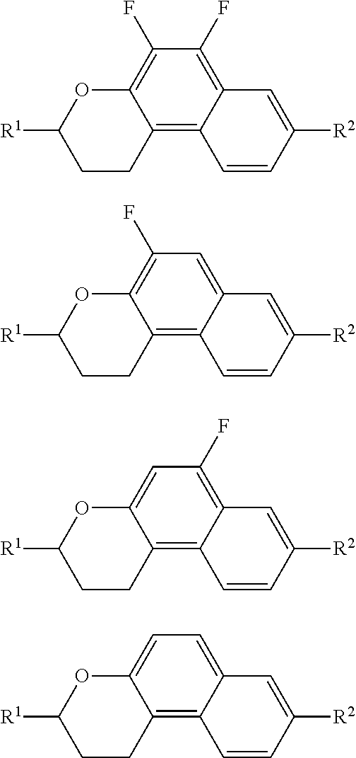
C1=C2C(=C3C(=C1F)C=C([R2])C=C3)CCC([R1])O2.C1(F)=C2C(=C3C(=C1F)C=C([R2])C=C3)CCC([R1])O2.C1(F)=C2C(=C3C(=C1)C=C([R2])C=C3)CCC([R1])O2.C1=C2C(=C3C(=C1)C=C([R2])C=C3)CCC([R1])O2
